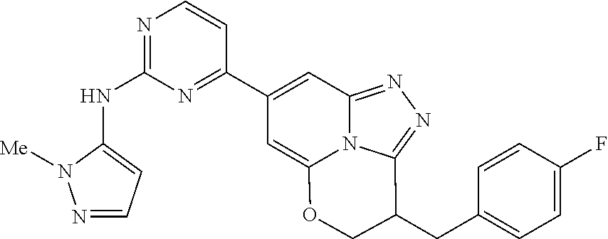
N1=CC=C(NC2=NC=CC(C3=CC4=NN=C5N4C(=C3)OCC5CC3=CC=C(F)C=C3)=N2)N1[Me]
